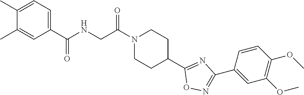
N1(C(CNC(C2=CC=C(C)C(C)=C2)=O)=O)CCC(C2=NC(C3=CC(OC)=C(OC)C=C3)=NO2)CC1
